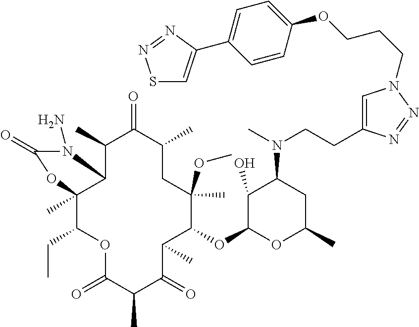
C1(C)C2C(C)(C(CC)OC(=O)C(C)C(=O)C(C)C(OC3OC(C)CC(N(C)CCC4=CN(CCCOC5=CC=C(C6=CSN=N6)C=C5)N=N4)C3O)C(OC)(C)CC(C)C1=O)OC(=O)N2N
